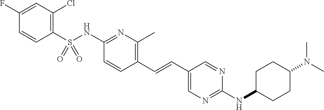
C1(S(NC2=NC(C)=C(C=CC3=CN=C(NC4CCC(N(C)C)CC4)N=C3)C=C2)(=O)=O)=C(Cl)C=C(F)C=C1
